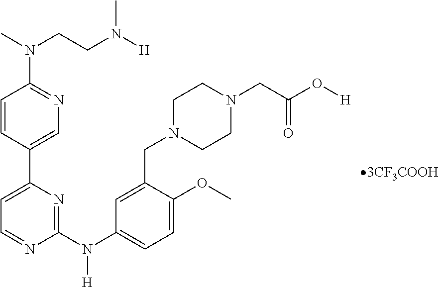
C1=CC(C2=CC=NC(N(C3=CC=C(OC)C(CN4CCN(CC(O[H])=O)CC4)=C3)[H])=N2)=CN=C1N(C)CCN([H])C
